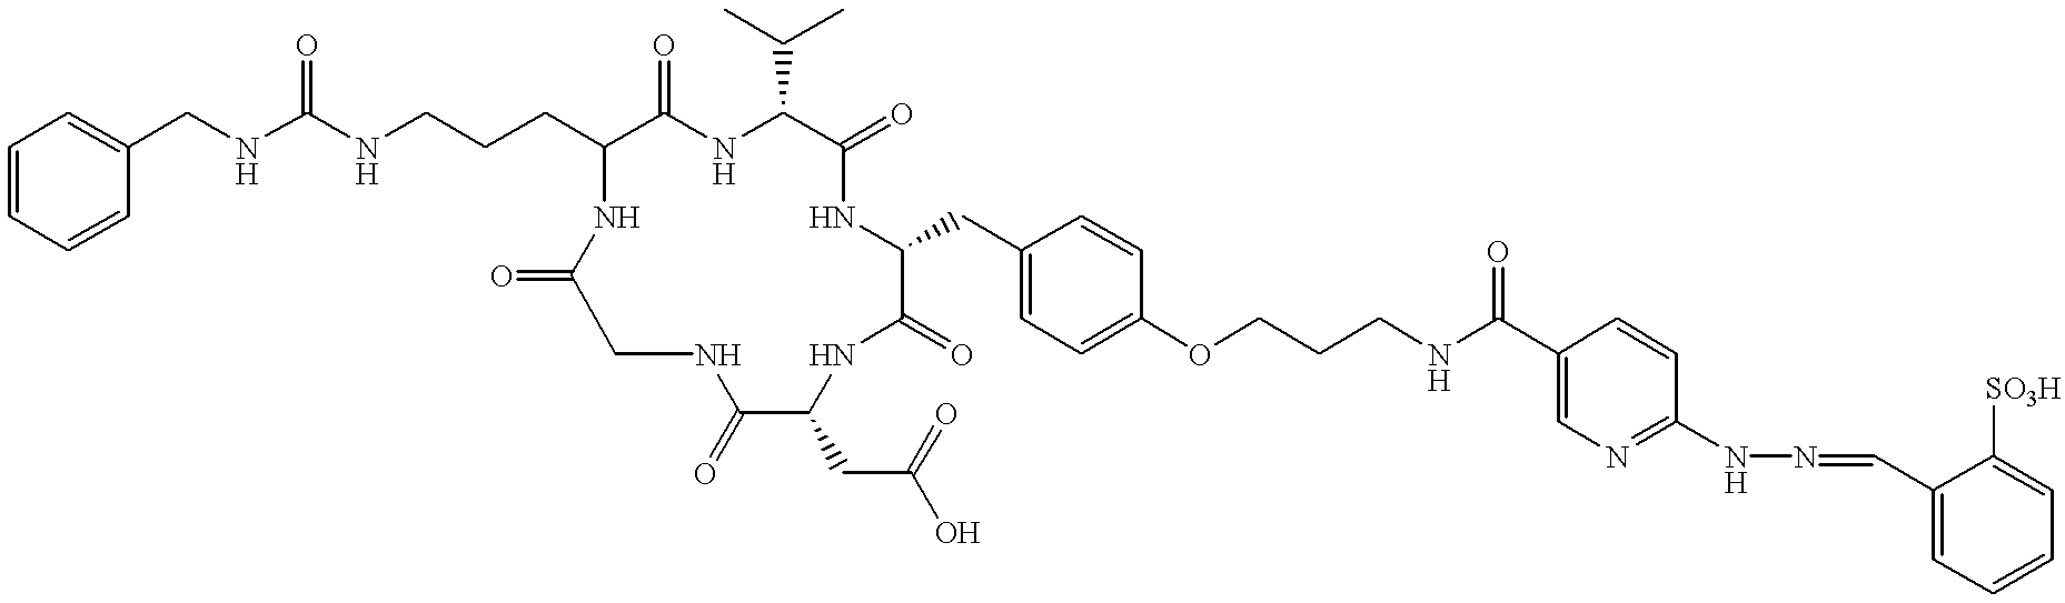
C(NCCCC1C(=O)NC(C(C)C)C(=O)NC(CC2=CC=C(OCCCNC(C3=CN=C(NN=CC4=CC=CC=C4[SO3H])C=C3)=O)C=C2)C(=O)NC(CC(O)=O)C(=O)NCC(=O)N1)(NCC1=CC=CC=C1)=O
